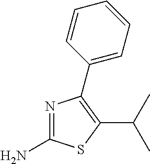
NC1=NC(C2=CC=CC=C2)=C(C(C)C)S1
